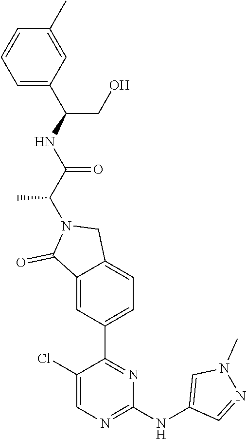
C1(C)=CC(C(NC(=O)C(C)N2C(=O)C3=CC(C4=NC(NC5=CN(C)N=C5)=NC=C4Cl)=CC=C3C2)CO)=CC=C1
